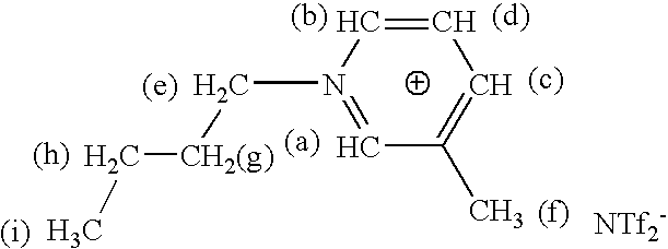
CC[CH2(g)]CN1=CC(C)=CC=C1
